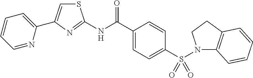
C1=C(C(NC2=NC(C3=CC=CC=N3)=CS2)=O)C=CC(S(=O)(N2C3=C(CC2)C=CC=C3)=O)=C1
